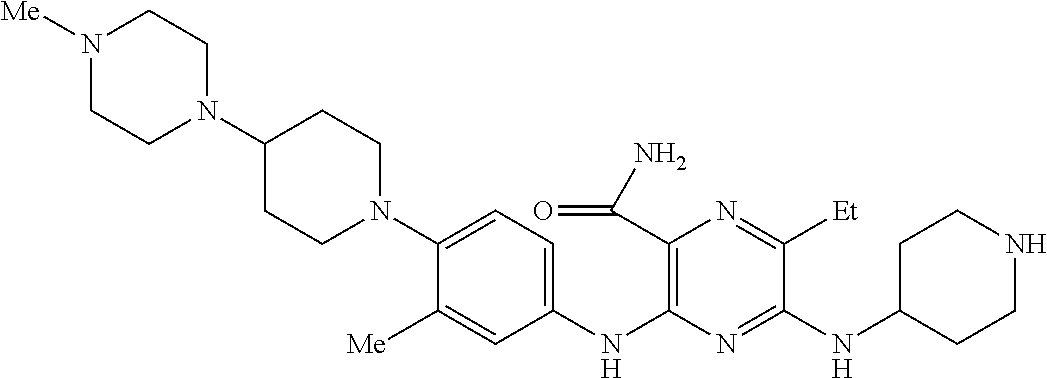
C1(N2CCC(N3CCN([Me])CC3)CC2)=CC=C(NC2=C(C(=O)N)N=C([Et])C(NC3CCNCC3)=N2)C=C1[Me]
